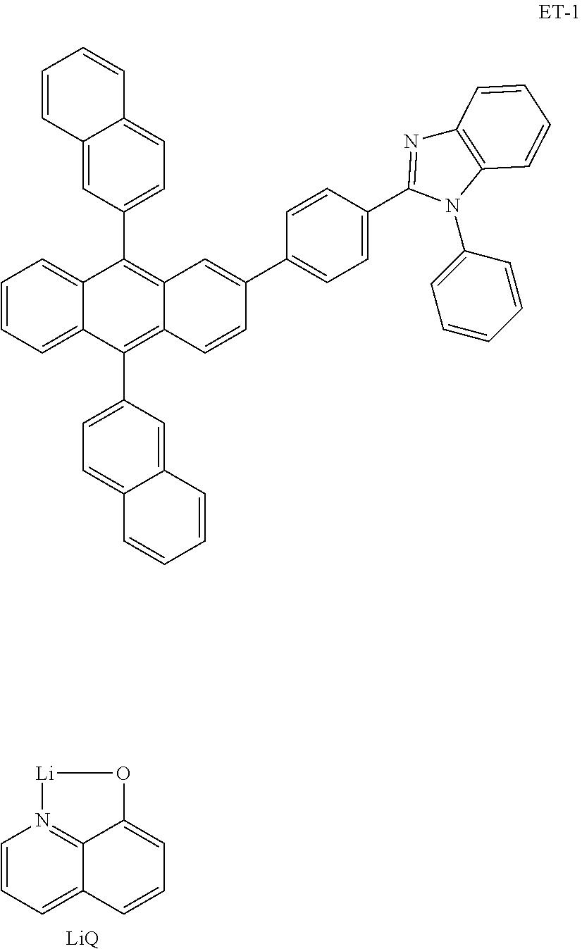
C1=CC=C2C3=N1[Li]OC3=CC=C2.[LiQ].C1=CC=C2C(=C1)C(C1=CC=C3C(=C1)C=CC=C3)=C1C(=C2C2=CC=C3C(=C2)C=CC=C3)C=CC(C2=CC=C(C3=NC4=C(N3C3=CC=CC=C3)C=CC=C4)C=C2)=C1
